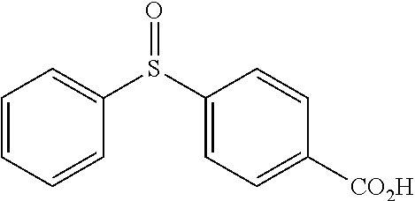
C1(S(C2=CC=CC=C2)=O)=CC=C([CO2H])C=C1
